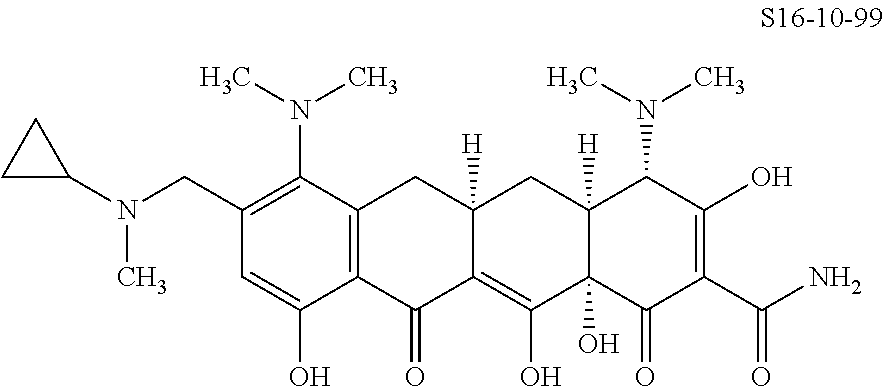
C1(CN(C2CC2)C)=C(N(C)C)C2=C(C(O)=C1)C(=O)C1=C(O)C3(O)C([H])(CC1([H])C2)C(N(C)C)C(O)=C(C(N)=O)C3=O
